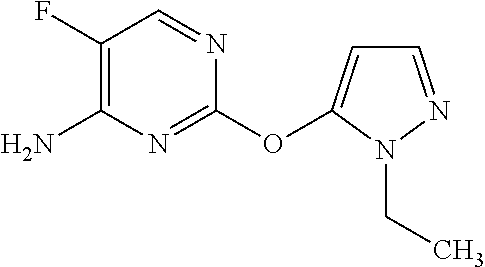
C1(F)=C(N)N=C(OC2=CC=NN2CC)N=C1
